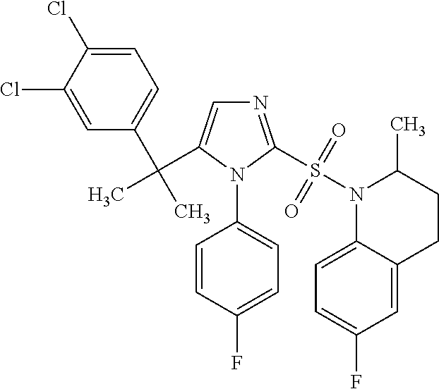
N1=C(S(N2C3=CC=C(F)C=C3CCC2C)(=O)=O)N(C2=CC=C(F)C=C2)C(C(C2=CC=C(Cl)C(Cl)=C2)(C)C)=C1
